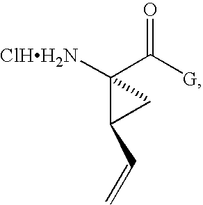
C1(C([G])=O)([ClHH2N])C(C=C)C1
